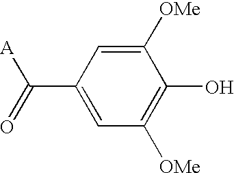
C1=C(C(=O)[A])C=C([OMe])C(O)=C1[OMe]
